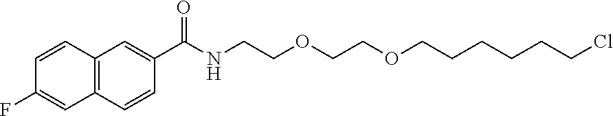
C1=CC2=C(C=C1F)C=CC(C(NCCOCCOCCCCCCCl)=O)=C2
